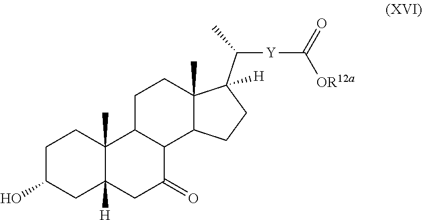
C12(C)C([H])(CC(=O)C3C1CCC1(C)C3CCC1(C(C)[Y]C([OR12a])=O)[H])CC(O)CC2
